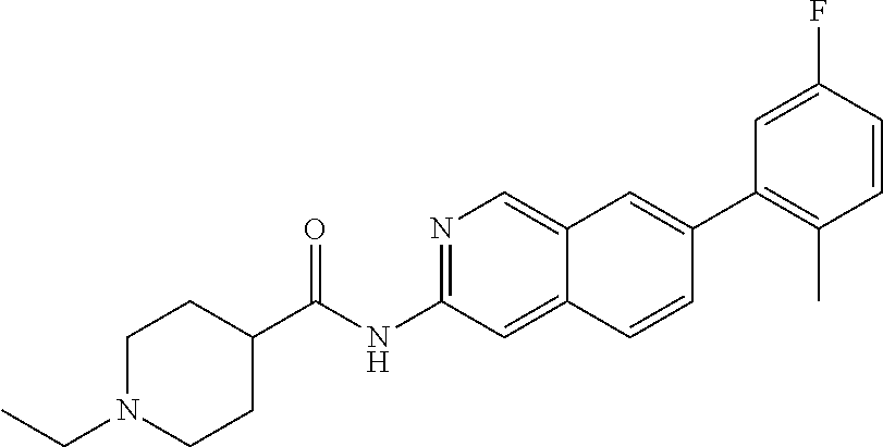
N1=C(NC(C2CCN(CC)CC2)=O)C=C2C(=C1)C=C(C1=C(C)C=CC(F)=C1)C=C2
